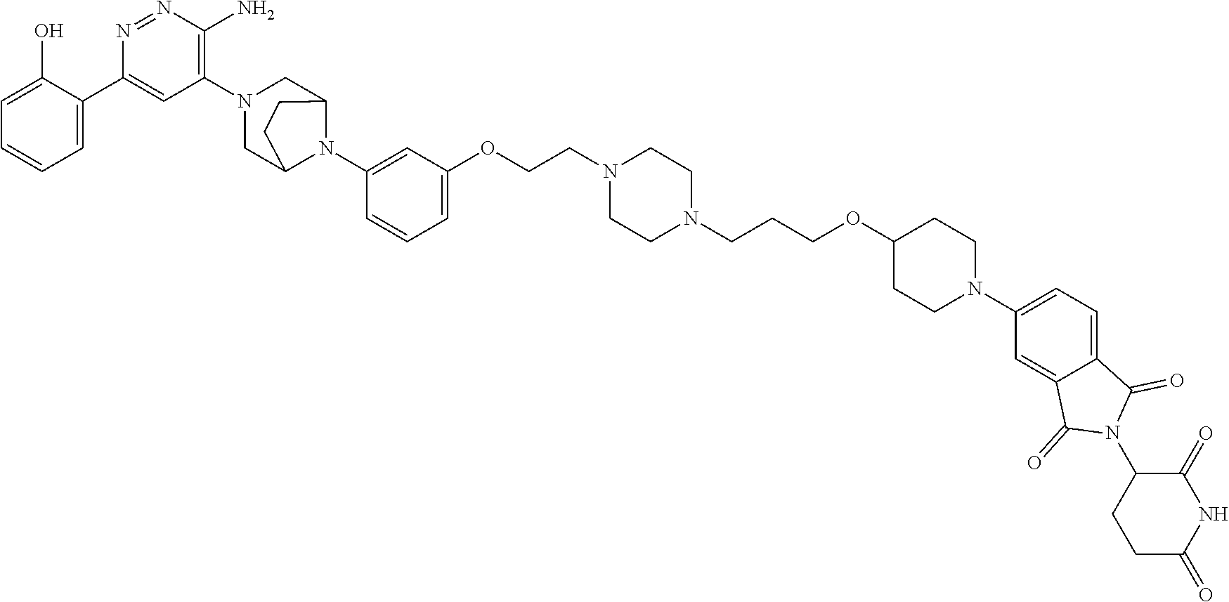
C1=C(O)C(C2=CC(N3CC4N(C5=CC(OCCN6CCN(CCCOC7CCN(C8=CC=C9C(=C8)C(=O)N(C8CCC(=O)NC8=O)C9=O)CC7)CC6)=CC=C5)C(C3)CC4)=C(N)N=N2)=CC=C1
